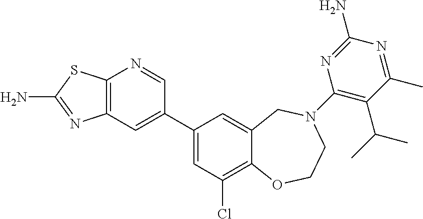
C12=C(C=C(C3=CC(Cl)=C4C(=C3)CN(C3=C(C(C)C)C(C)=NC(N)=N3)CCO4)C=N1)N=C(N)S2
